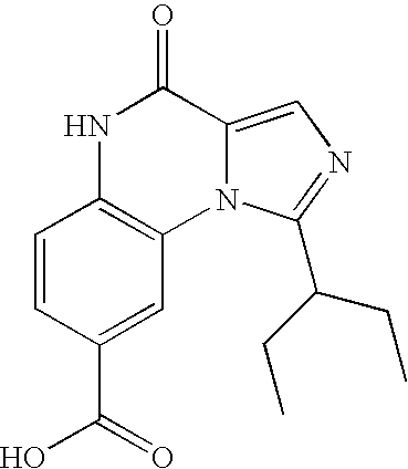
C1=CC(C(=O)O)=CC2=C1NC(=O)C1=CN=C(C(CC)CC)N21
